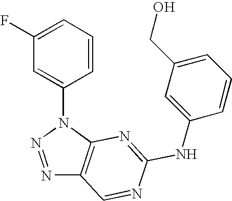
N1=NN(C2=CC(F)=CC=C2)C2=C1C=NC(NC1=CC(CO)=CC=C1)=N2
